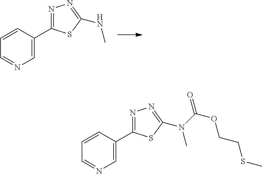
C1=NC=C(C2=NN=C(NC)S2)C=C1.C1=NC=C(C2=NN=C(N(C)C(OCCSC)=O)S2)C=C1
